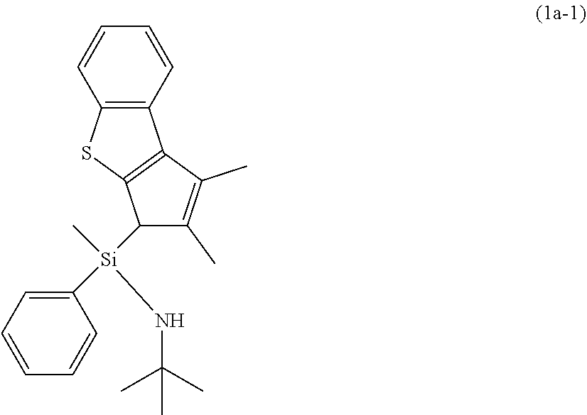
C1=CC=CC2=C1C1=C(S2)C([Si](C)(NC(C)(C)C)C2=CC=CC=C2)C(C)=C1C
